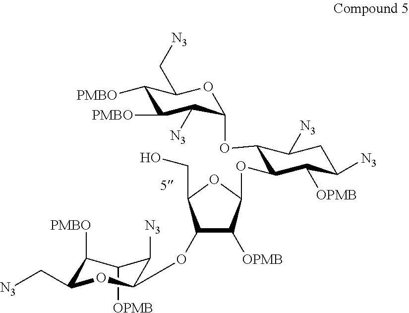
C1([OPMB])C([PMBO])C(C[N3])OC(OC2C([OPMB])C(OC3C(OC4OC(C[N3])C([PMBO])C([PMBO])C4[N3])C([N3])CC([N3])C3[OPMB])OC2CO)C1[N3]
